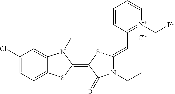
C1(Cl)=CC=C2C(=C1)N(C)C(=C1SC(=CC3=[N+](C[Ph])C=CC=C3)N(CC)C1=O)S2.[Cl-]
